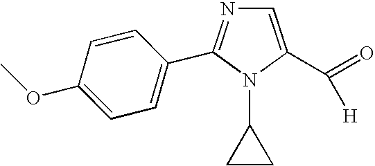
N1=C(C2=CC=C(OC)C=C2)N(C2CC2)C(C(=O)[H])=C1
